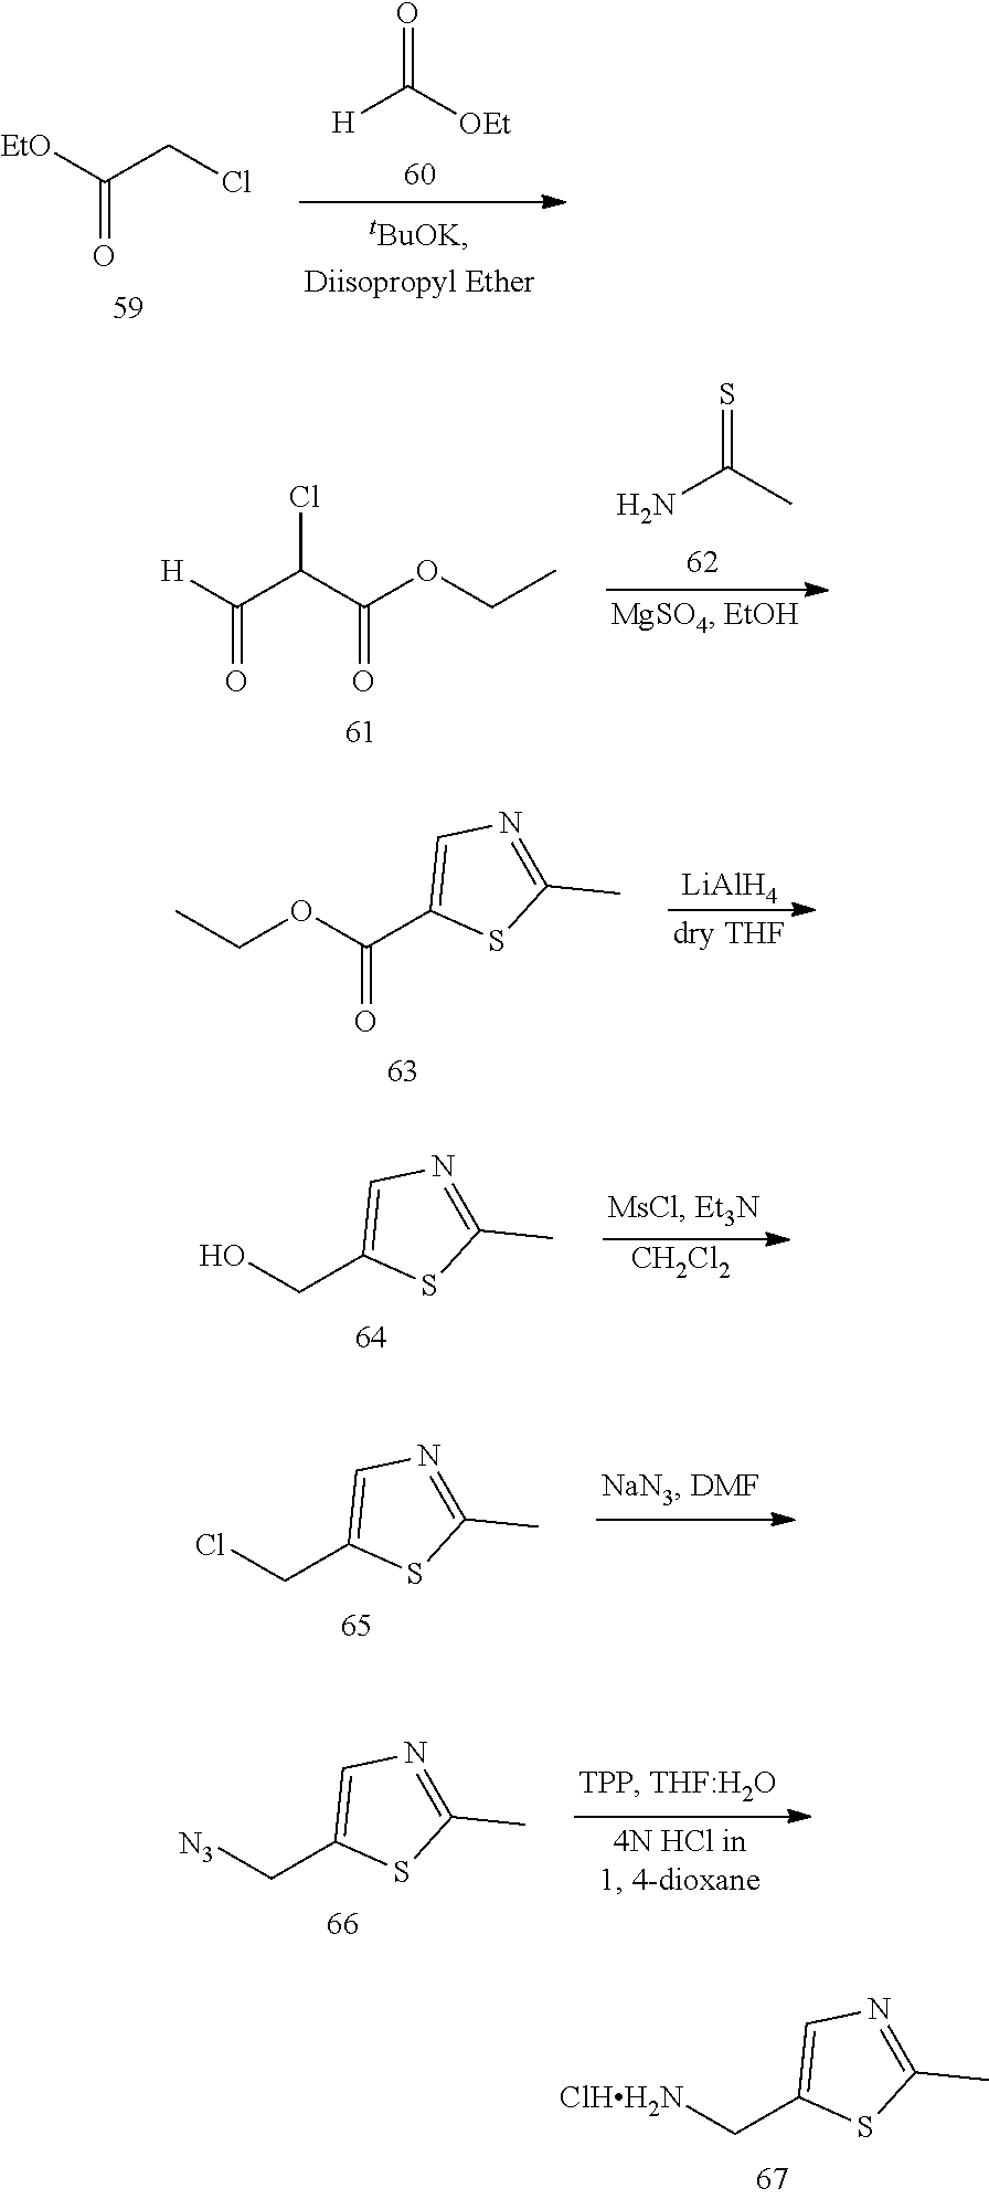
NC(C)=S.[H]C(C(C(OCC)=O)Cl)=O.[LiAlH4].CCOC(C1=CN=C(C)S1)=O.[CH2Cl2].OCC1=CN=C(C)S1.ClCC1=CN=C(C)S1.[N3]CC1=CN=C(C)S1.[ClHH2N]CC1=CN=C(C)S1.[EtO]C(CCl)=O.[H]C([OEt])=O
